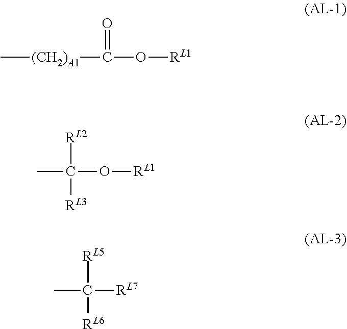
C[(CH2)A1]C(O[RL1])=O.C(O[RL1])([RL2])(C)[RL3].C([RL7])([RL5])(C)[RL6]
